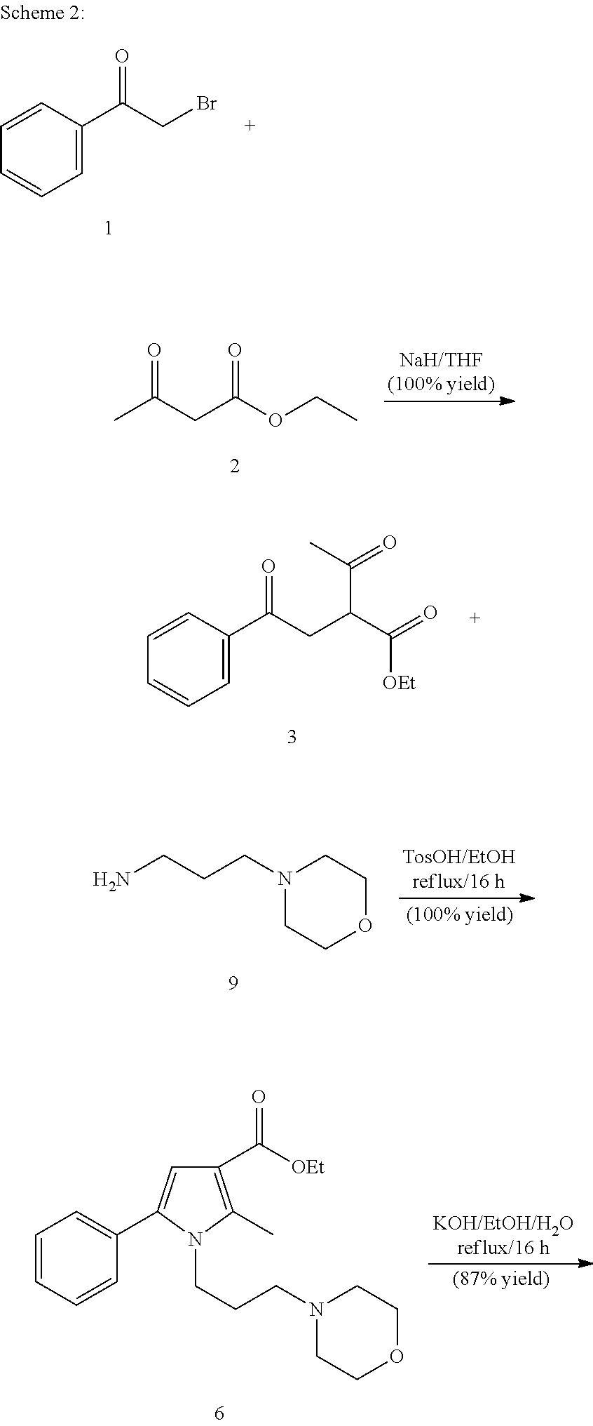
C1=CC=CC=C1C(CBr)=O.CC(CC(OCC)=O)=O.C1=CC=CC(C2=CC(C([OEt])=O)=C(C)N2CCCN2CCOCC2)=C1.C1=CC=CC=C1C(CC(C(=O)[OEt])C(=O)C)=O.N1(CCCN)CCOCC1
